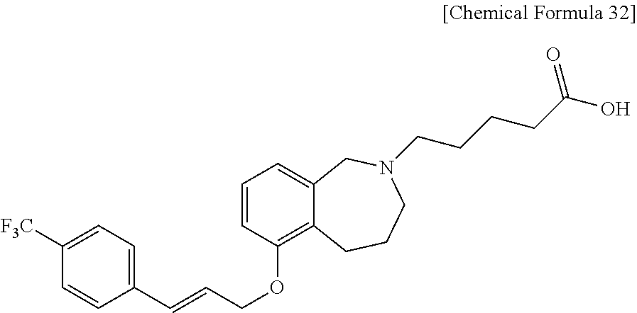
C1(C=CCOC2=C3C(=CC=C2)CN(CCCCC(O)=O)CCC3)=CC=C([F3C])C=C1
